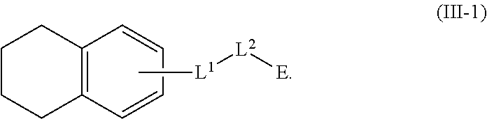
C12=C(C=CC=C1)CCCC2.[L2]([E])[L1]C
